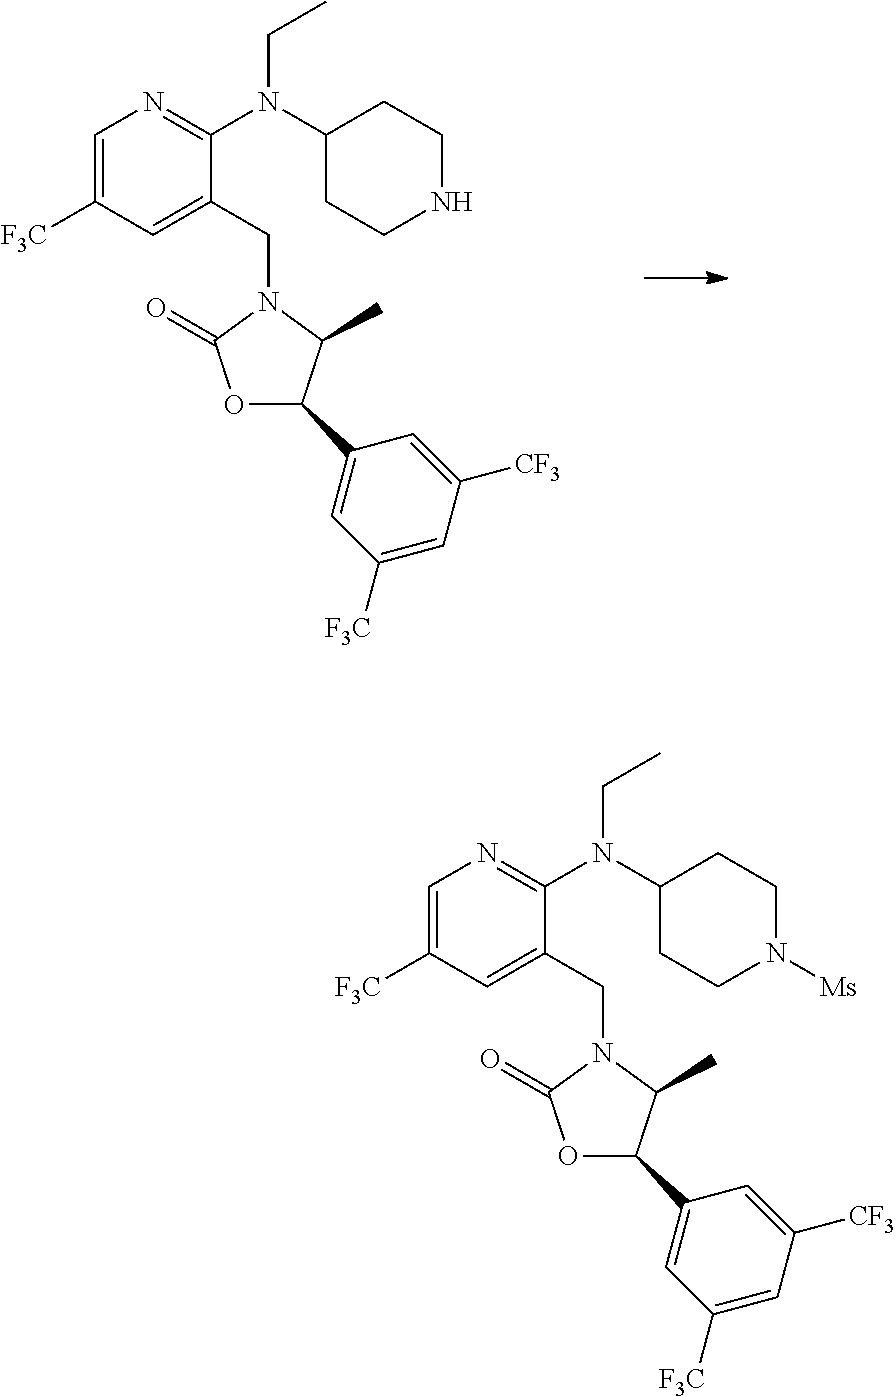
C1=C([F3C])C=C(CN2C(=O)OC(C3=CC([F3C])=CC([CF3])=C3)C2C)C(N(C2CCNCC2)CC)=N1.C1=C([F3C])C=C(CN2C(=O)OC(C3=CC([F3C])=CC([CF3])=C3)C2C)C(N(C2CCN([Ms])CC2)CC)=N1
